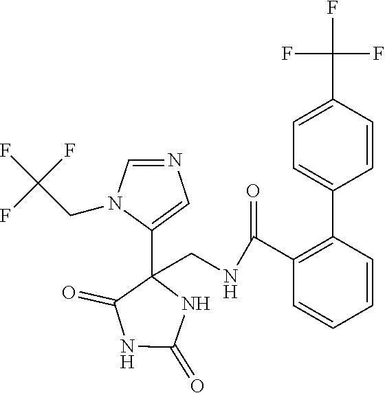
C1=C(C(F)(F)F)C=CC(C2=C(C(NCC3(C4=CN=CN4CC(F)(F)F)C(=O)NC(=O)N3)=O)C=CC=C2)=C1
